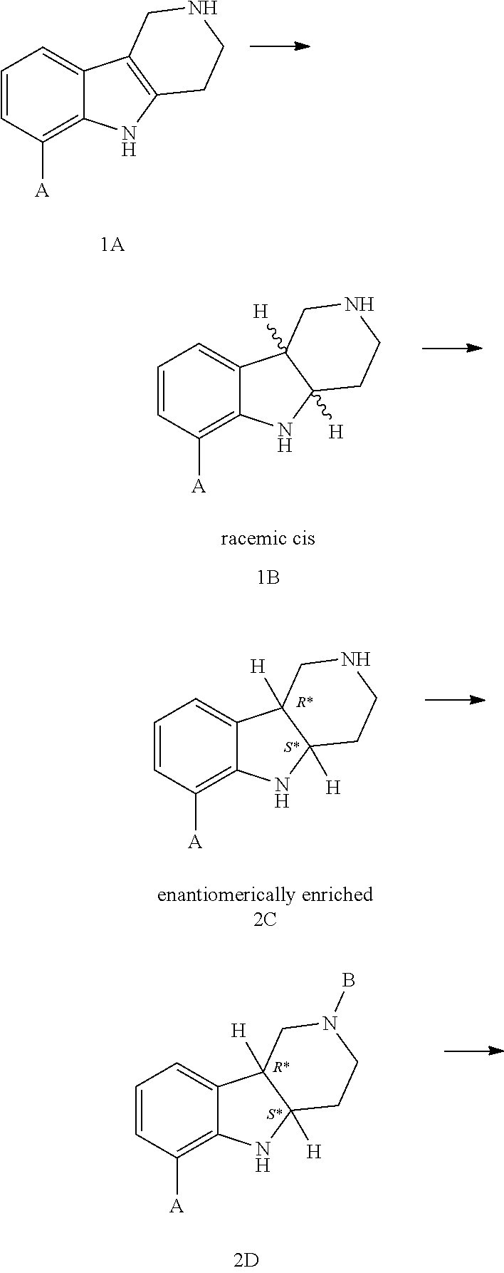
C1=CC([A])=C2C(=C1)C1=C(N2)CCNC1.C1=CC([A])=C2C(=C1)C1([H])C([H])(N2)CCNC1.C1=CC([A])=C2C(=C1)C1([H])C([H])(N2)CCN(B)C1.C1=CC([A])=C2C(=C1)C1([H])C([H])(N2)CCNC1
